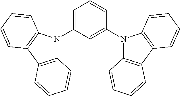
C1=C(N2C3=C(C4=C2C=CC=C4)C=CC=C3)C=C(N2C3=C(C4=C2C=CC=C4)C=CC=C3)C=C1
